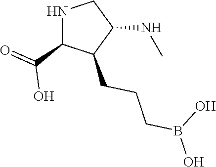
N1C(C(=O)O)C(CCCB(O)O)C(NC)C1
